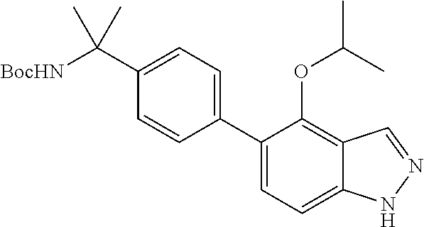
[BocHN]C(C1=CC=C(C2=CC=C3C(=C2OC(C)C)C=NN3)C=C1)(C)C
